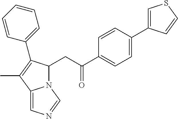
C1=CC(C2=CSC=C2)=CC=C1C(=O)CC1N2C(=CN=C2)C(C)=C1C1=CC=CC=C1
